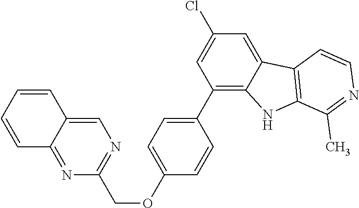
C1(C2=CC=C(OCC3=NC=C4C(=N3)C=CC=C4)C=C2)=C2C(=CC(Cl)=C1)C1=C(N2)C(C)=NC=C1
